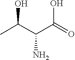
CC(C(C(O)=O)N)O
